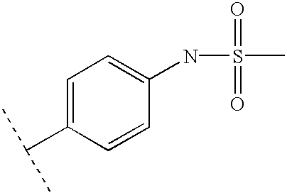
C1=C(C(C)C)C=CC(NS(C)(=O)=O)=C1
